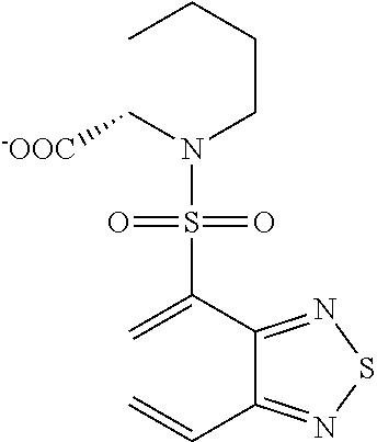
CCCCN(C[-OOC])S(C(=C)C1=NSN=C1C=C)(=O)=O
